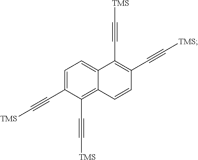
C1=C(C#C[TMS])C(C#C[TMS])=C2C(=C1)C(C#C[TMS])=C(C#C[TMS])C=C2
